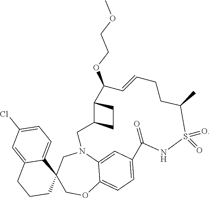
C1OC2=CC=C3C=C2N(CC12C1=CC=C(Cl)C=C1CCC2)CC1C(CC1)C(OCCOC)C=CCCC(C)S(=O)(=O)NC3=O
